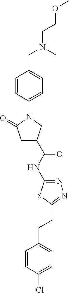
C1C(C(=O)NC2=NN=C(CCC3=CC=C(Cl)C=C3)S2)CN(C2=CC=C(CN(C)CCOC)C=C2)C1=O
